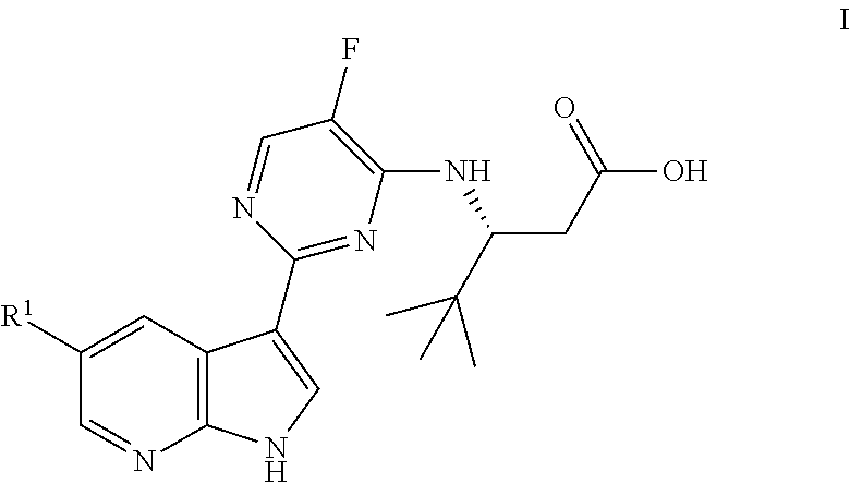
C1(C2=CNC3=C2C=C([R1])C=N3)=NC(NC(CC(O)=O)C(C)(C)C)=C(F)C=N1
